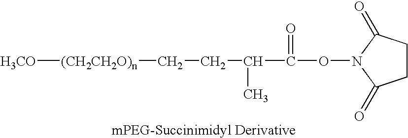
[H3CO][(CH2CH2O)n]CCC(C)C(=O)ON1C(=O)CCC1=O
